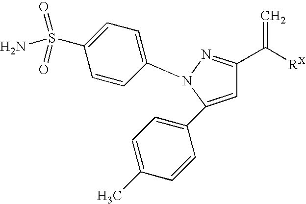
C1=C(C2=CC=C(C)C=C2)N(C2=CC=C(S(=O)(N)=O)C=C2)N=C1C([RX])=C
